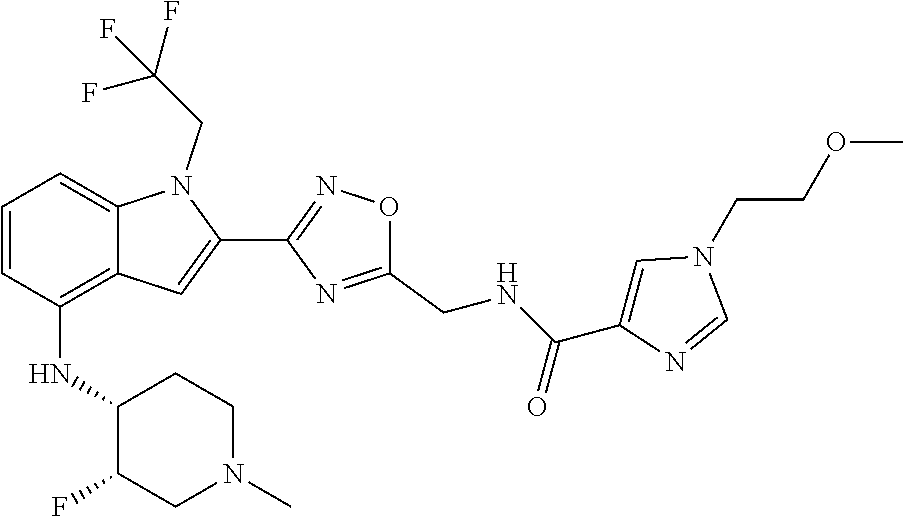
C1=CC(NC2C(F)CN(C)CC2)=C2C(=C1)N(CC(F)(F)F)C(C1=NOC(CNC(C3=CN(CCOC)C=N3)=O)=N1)=C2
